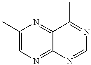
C1(C)=CN=C2C(=N1)C(C)=NC=N2
